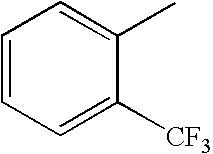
C1=CC=C([CF3])C(C)=C1
